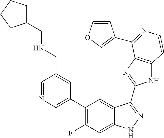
C1=C(C2=C(F)C=C3C(=C2)C(C2=NC4=C(N2)C=CN=C4C2=COC=C2)=NN3)C=C(CNCC2CCCC2)C=N1
